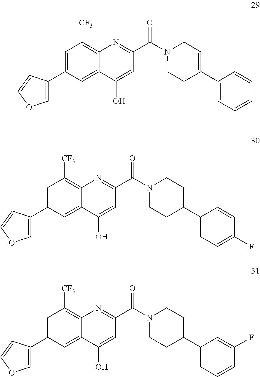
C1=C(C2=COC=C2)C=C2C(=C1[CF3])N=C(C(N1CCC(C3=CC=CC=C3)=CC1)=O)C=C2O.C1=C(C2=COC=C2)C=C2C(=C1[CF3])N=C(C(N1CCC(C3=CC=C(F)C=C3)CC1)=O)C=C2O.C1=C(C2=COC=C2)C=C2C(=C1[CF3])N=C(C(N1CCC(C3=CC=CC(F)=C3)CC1)=O)C=C2O
